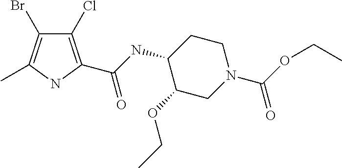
C1CC(NC(=O)C2=C(Cl)C(Br)=C(C)N2)C(OCC)CN1C(OCC)=O
